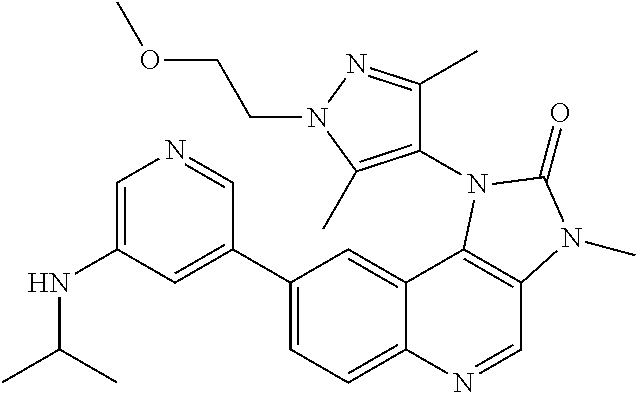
C1=C(NC(C)C)C=C(C2=CC=C3C(=C2)C2=C(C=N3)N(C)C(=O)N2C2=C(C)N(CCOC)N=C2C)C=N1
